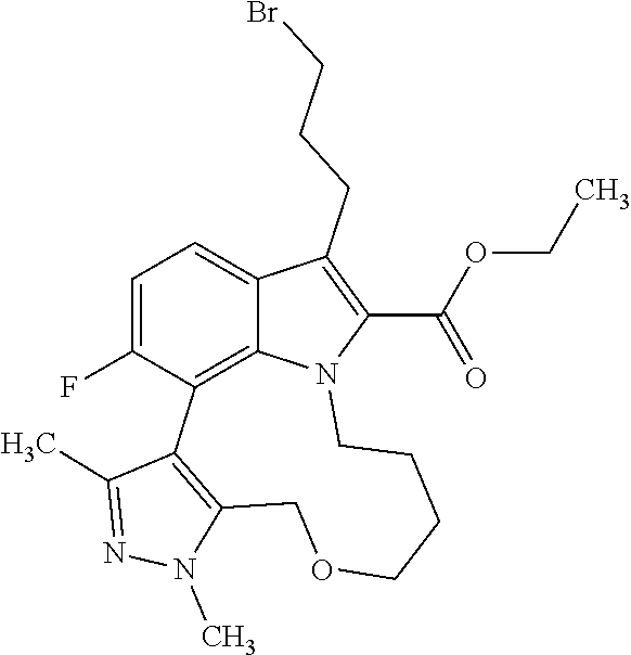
N1(C)C2=C(C(C)=N1)C1=C3C(=CC=C1F)C(CCCBr)=C(C(OCC)=O)N3CCCCOC2
